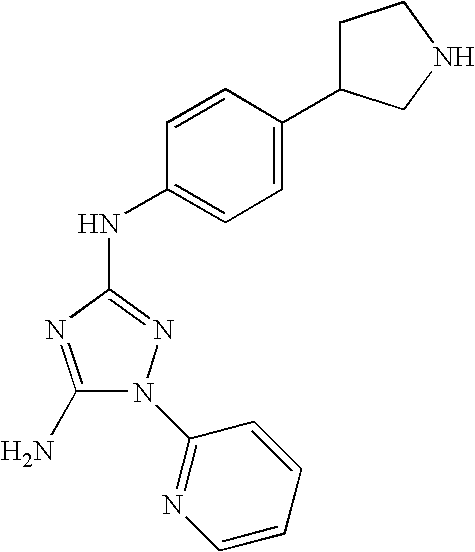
C1(N)=NC(NC2=CC=C(C3CCNC3)C=C2)=NN1C1=NC=CC=C1
